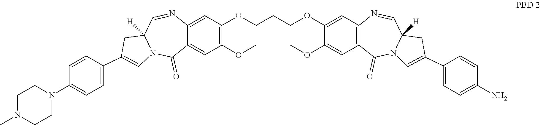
C12=CC(OCCCOC3=CC4=C(C=C3OC)C(=O)N3C([H])(C=N4)CC(C4=CC=C(N)C=C4)=C3)=C(OC)C=C1C(=O)N1C([H])(C=N2)CC(C2=CC=C(N3CCN(C)CC3)C=C2)=C1
